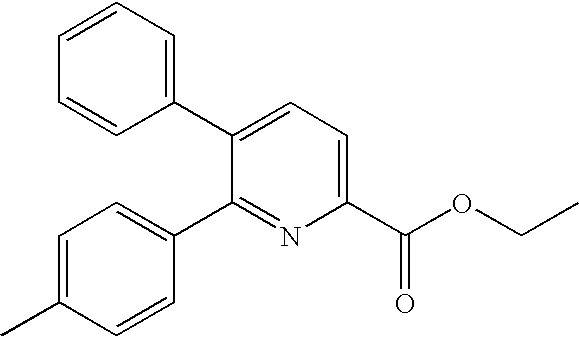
C1=CC=C(C2=CC=C(C(=O)OCC)N=C2C2=CC=C(C)C=C2)C=C1
